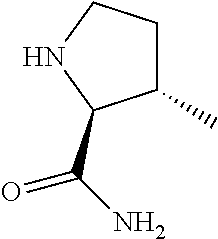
C1(C)CCNC1C(N)=O
